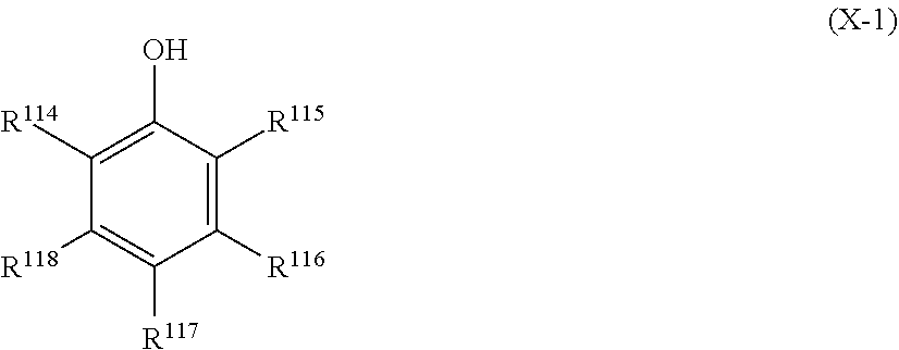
C1([R118])=C([R117])C([R116])=C([R115])C(O)=C1[R114]
